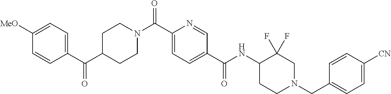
C1([MeO])=CC=C(C(C2CCN(C(C3=CC=C(C(NC4CCN(CC5=CC=C([CN])C=C5)CC4(F)F)=O)C=N3)=O)CC2)=O)C=C1
